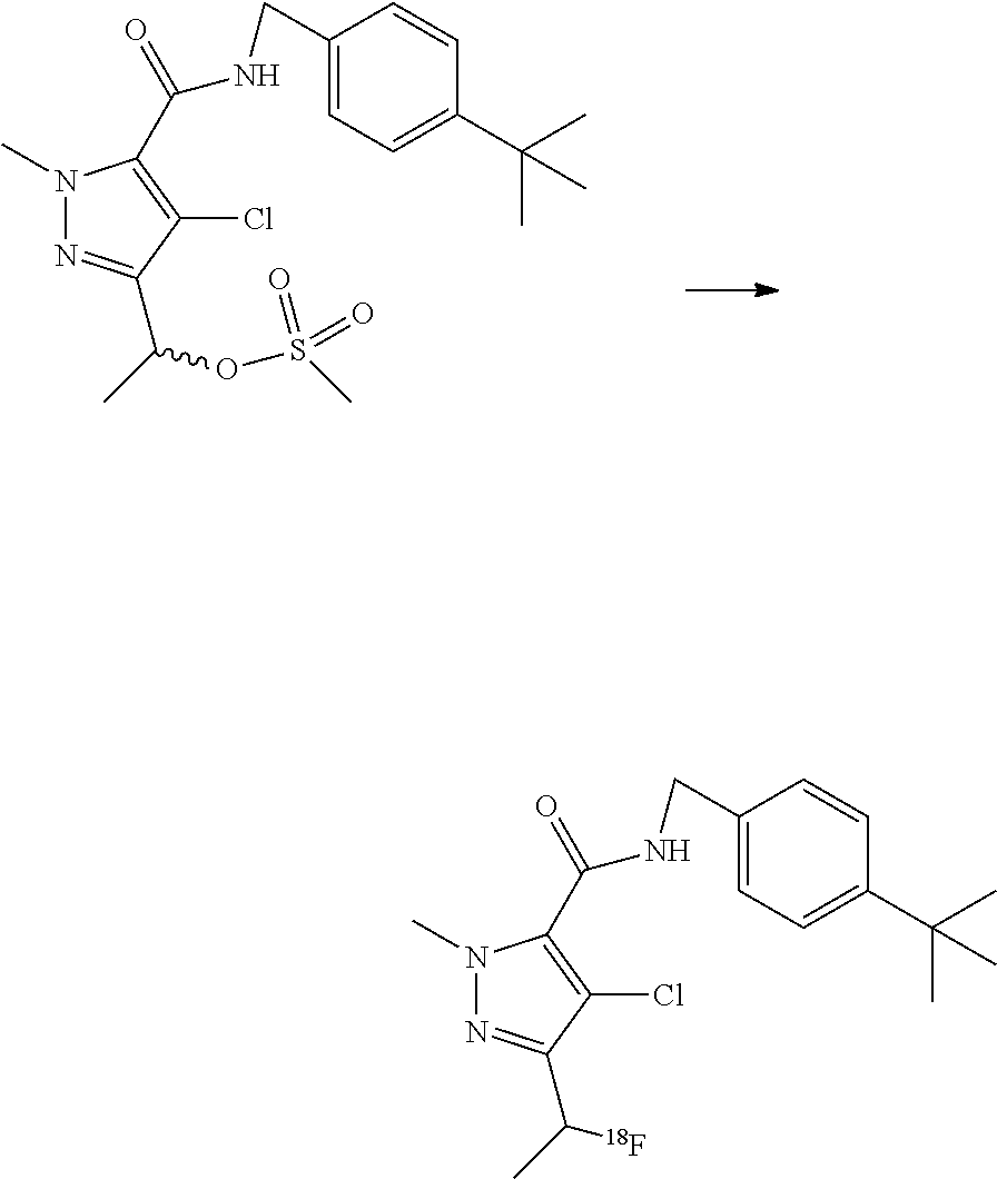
N1(C)N=C(C(C)[18F])C(Cl)=C1C(=O)NCC1=CC=C(C(C)(C)C)C=C1.N1(C)N=C(C(C)OS(C)(=O)=O)C(Cl)=C1C(=O)NCC1=CC=C(C(C)(C)C)C=C1
